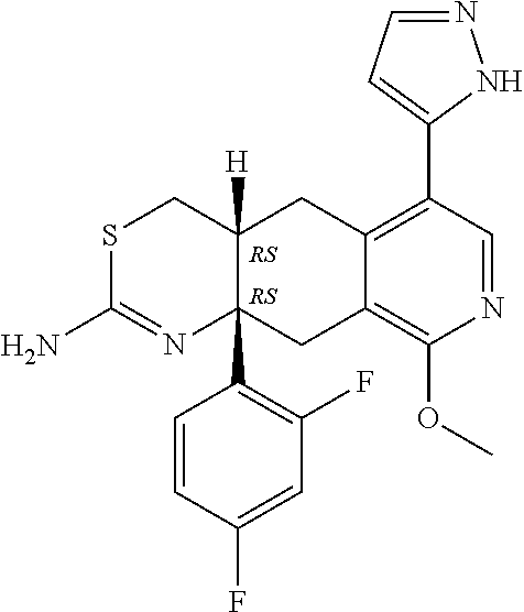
S1C(N)=NC2(C3=C(F)C=C(F)C=C3)C([H])(C1)CC1=C(C3=CC=NN3)C=NC(OC)=C1C2
